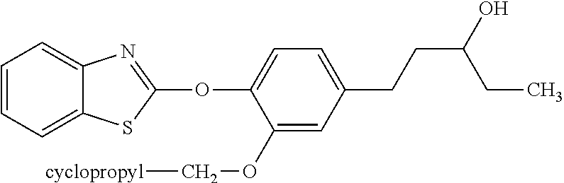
C1(OC2=NC3=CC=CC=C3S2)=CC=C(CCC(O)CC)C=C1OC[cyclopropyl]
